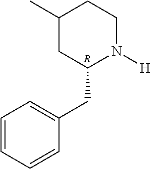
C1(C)CC(CC2=CC=CC=C2)N([H])CC1.[R]
